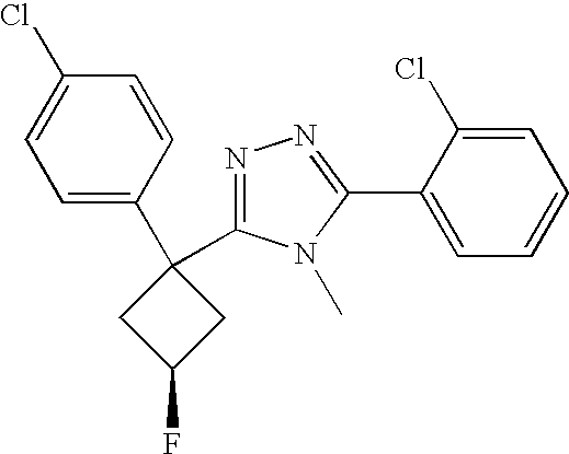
C1=C(C2(C3=NN=C(C4=CC=CC=C4Cl)N3C)CC(F)C2)C=CC(Cl)=C1
